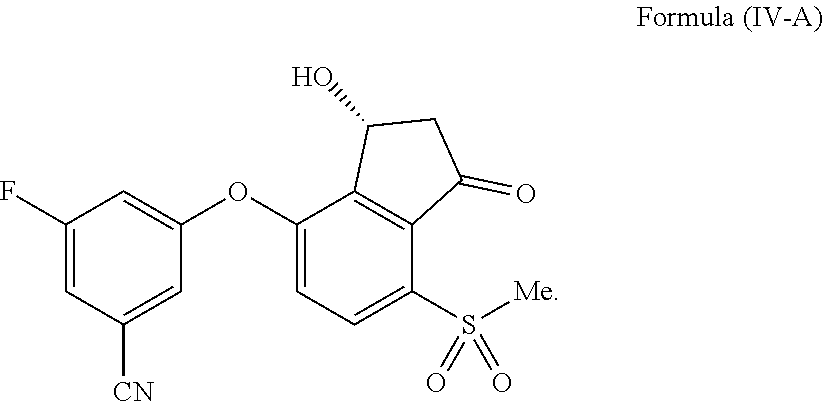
C1(F)=CC([CN])=CC(OC2=CC=C(S([Me])(=O)=O)C3=C2C(O)CC3=O)=C1
